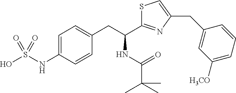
C1=C(NS(O)(=O)=O)C=CC(CC(NC(=O)C(C)(C)C)C2=NC(CC3=CC([H3CO])=CC=C3)=CS2)=C1
